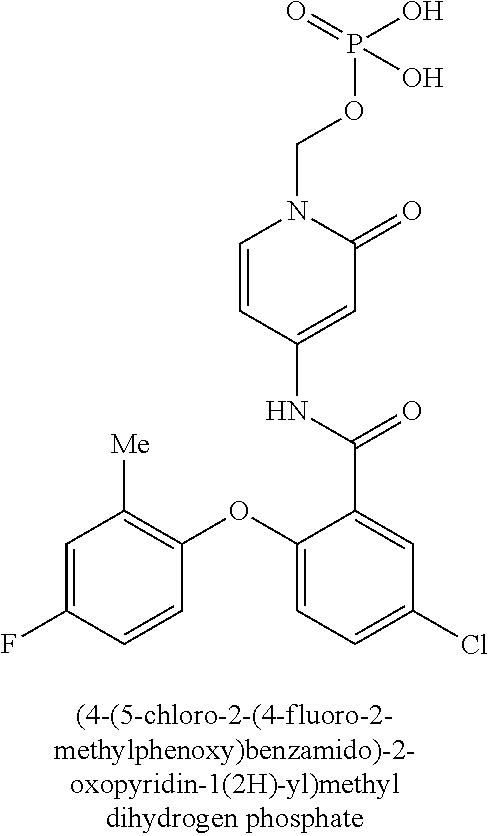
C1=C(F)C=CC(OC2=CC=C(Cl)C=C2C(=O)NC2=CC(=O)N(COP(=O)(O)O)C=C2)=C1[Me]
